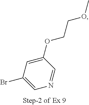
C1(OCCOC)=CC(Br)=CN=C1
